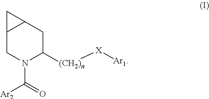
C12CN(C(=O)[Ar2])C([(CH2)n][X][Ar1])CC1C2
